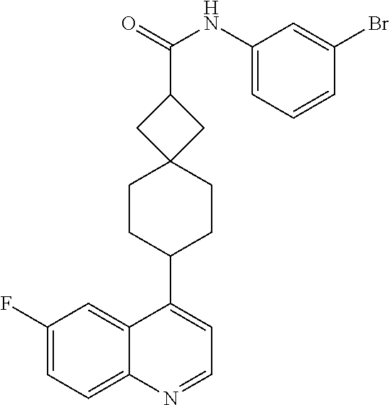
C1=NC2=CC=C(F)C=C2C(C2CCC3(CC2)CC(C(=O)NC2=CC=CC(Br)=C2)C3)=C1
